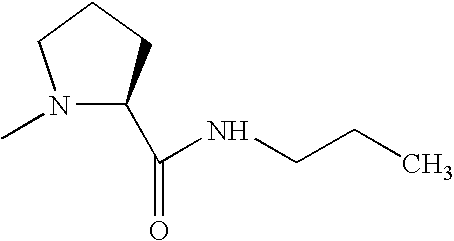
N1(C)C(C(=O)NCCC)CCC1
